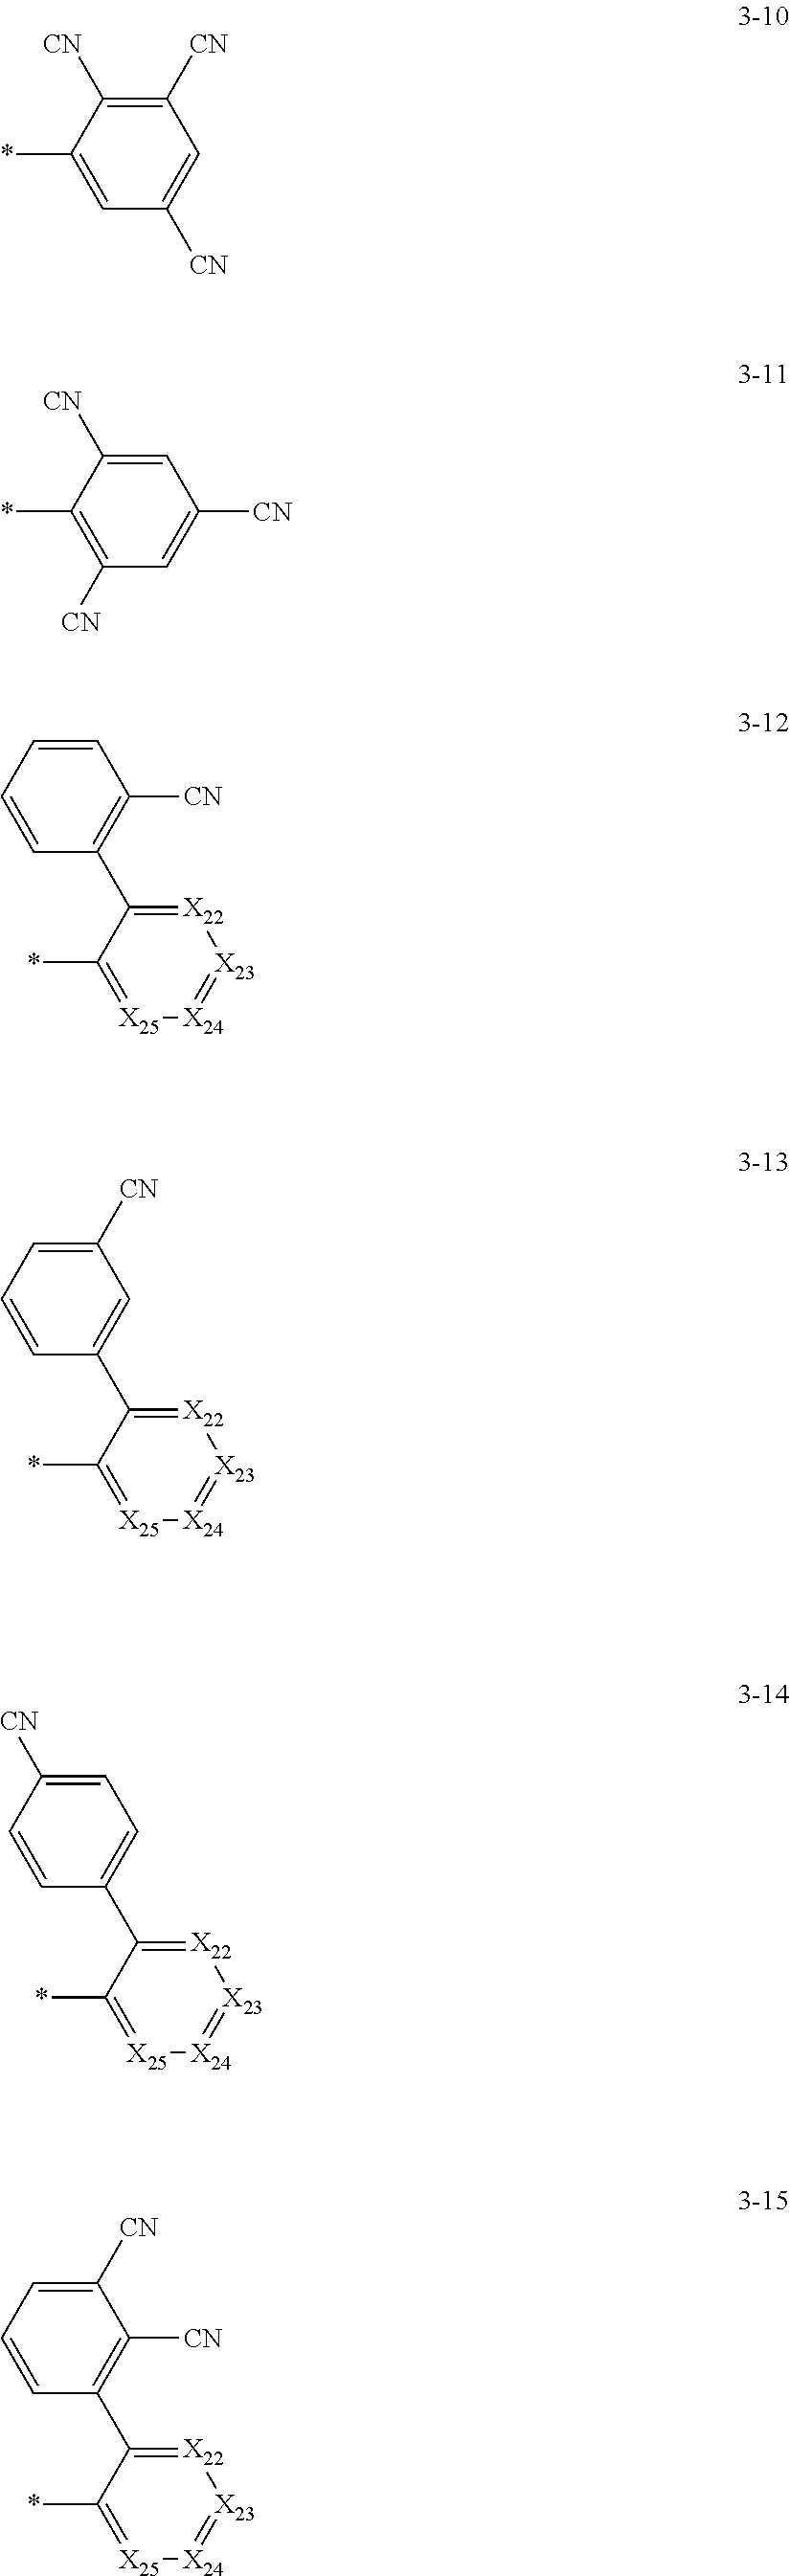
C1=C(*)C([CN])=C([CN])C=C1[CN].C1([CN])=C(*)C([CN])=CC([CN])=C1.C1=CC=CC([CN])=C1C1=[X22][X23]=[X24][X25]=C1*.C1=CC=C([CN])C=C1C1=[X22][X23]=[X24][X25]=C1*.C1=CC([CN])=CC=C1C1=[X22][X23]=[X24][X25]=C1*.C1=CC=C([CN])C([CN])=C1C1=[X22][X23]=[X24][X25]=C1*
